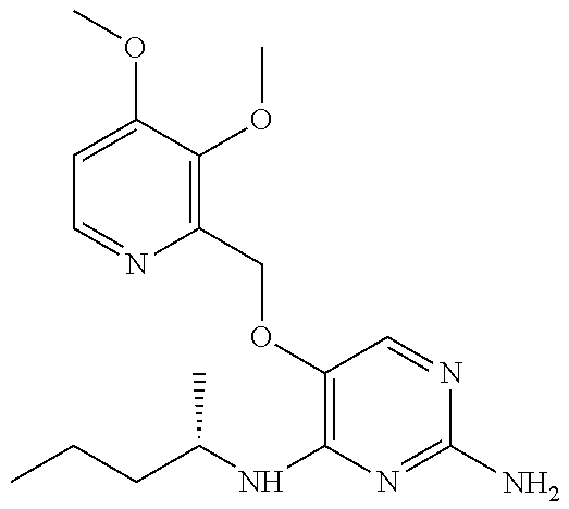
CCCC(NC1=C(OCC2=C(OC)C(OC)=CC=N2)C=NC(N)=N1)C
